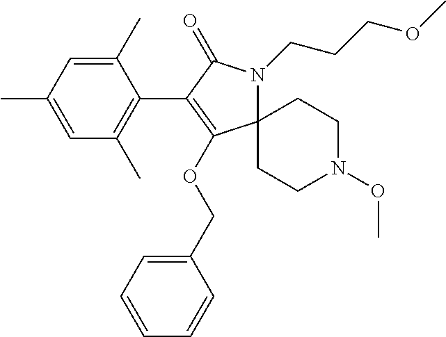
C12(CCN(OC)CC1)N(CCCOC)C(=O)C(C1=C(C)C=C(C)C=C1C)=C2OCC1=CC=CC=C1
